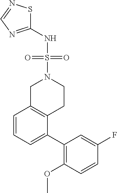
C1(NS(=O)(N2CC3=C(CC2)C(C2=C(OC)C=CC(F)=C2)=CC=C3)=O)=NC=NS1
